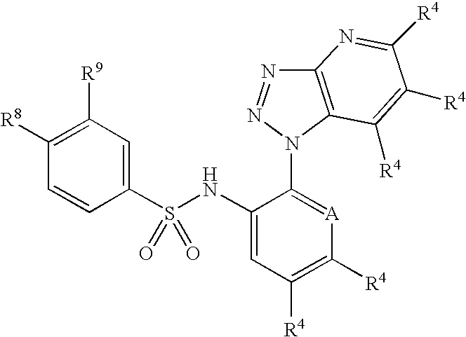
C1([R9])=C([R8])C=CC(S(NC2=CC([R4])=C([R4])[A]=C2N2N=NC3=C2C([R4])=C([R4])C([R4])=N3)(=O)=O)=C1
